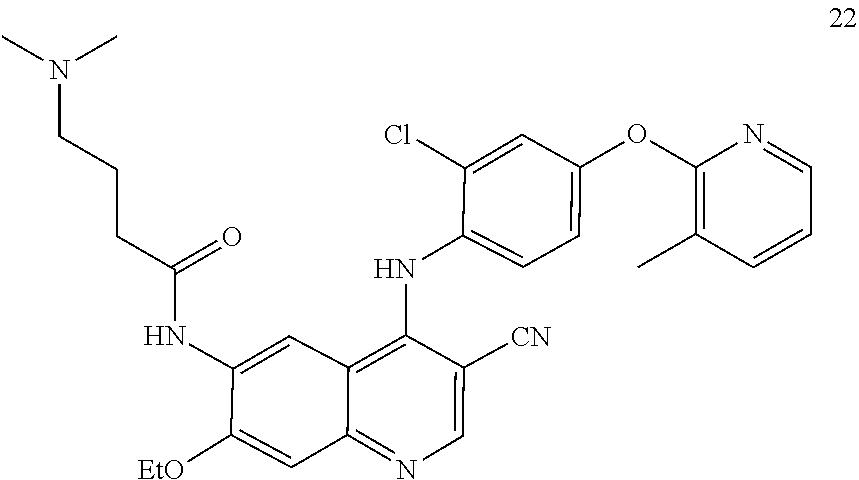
N(C1=CC2=C(NC3=CC=C(OC4=C(C)C=CC=N4)C=C3Cl)C([CN])=CN=C2C=C1[EtO])C(CCCN(C)C)=O
